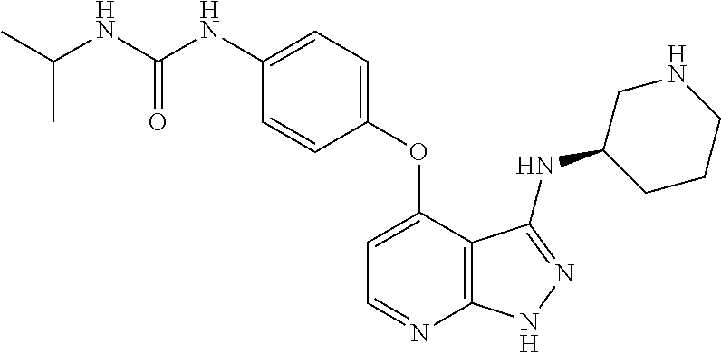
C1(NC(NC(C)C)=O)=CC=C(OC2=CC=NC3=C2C(NC2CCCNC2)=NN3)C=C1
